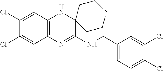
C1(Cl)=CC2=C(C=C1Cl)N=C(NCC1=CC=C(Cl)C(Cl)=C1)C1(N2)CCNCC1
